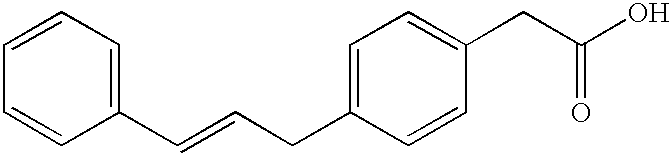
C1(C=CCC2=CC=C(CC(O)=O)C=C2)=CC=CC=C1
